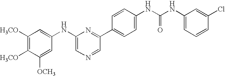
C1([H3CO])=C([H3CO])C([OCH3])=CC(NC2=CN=CC(C3=CC=C(NC(NC4=CC=CC(Cl)=C4)=O)C=C3)=N2)=C1
